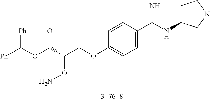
[Ph]C(OC(C(COC1=CC=C(C(NC2CCN(C)C2)=N)C=C1)ON)=O)[Ph]
